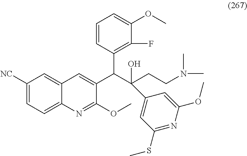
C1([NC])=CC=C2C(=C1)C=C(C(C(CCN(C)C)(O)C1=CC(SC)=NC(OC)=C1)C1=C(F)C(OC)=CC=C1)C(OC)=N2
